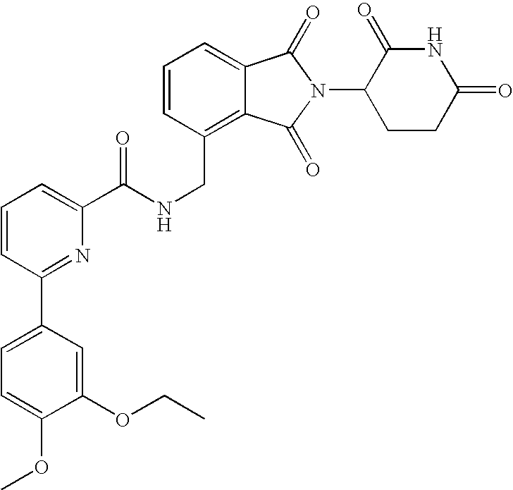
C(C1=C2C(=CC=C1)C(=O)N(C1CCC(=O)NC1=O)C2=O)NC(C1=CC=CC(C2=CC=C(OC)C(OCC)=C2)=N1)=O
